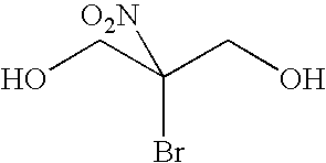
OCC(CO)(Br)[O2N]
